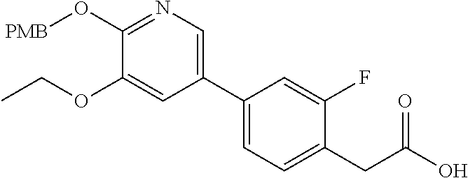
C1(C2=CN=C(O[PMB])C(OCC)=C2)=CC=C(CC(O)=O)C(F)=C1
